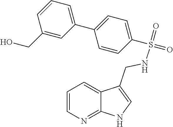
C1=CN=C2C(=C1)C(CNS(=O)(C1=CC=C(C3=CC=CC(CO)=C3)C=C1)=O)=CN2
